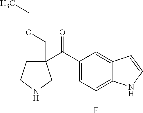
C1(C(C2=CC(F)=C3C(=C2)C=CN3)=O)(COCC)CCNC1
